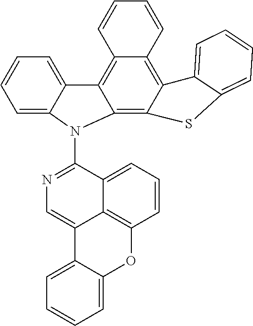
C1=CC=C2C(=C1)C1=C3C(=C4C(=C1N2C1=NC=C2C5=C(C=CC=C15)OC1=CC=CC=C21)SC1=CC=CC=C41)C=CC=C3
